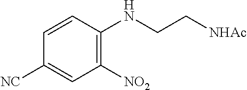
C1([NC])=CC([NO2])=C(NCC[NHAc])C=C1
